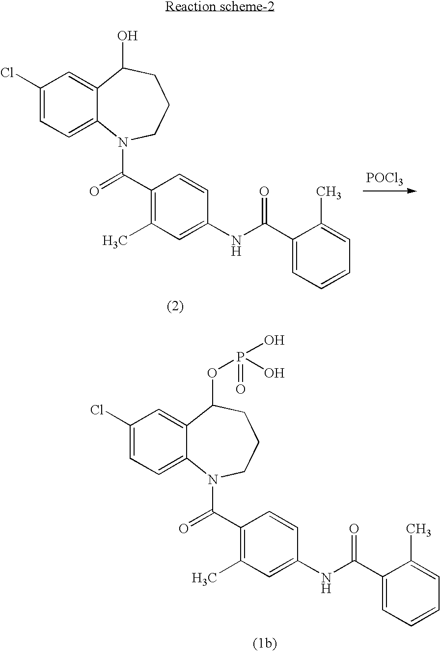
C1(Cl)=CC=C2C(=C1)C(O)CCCN2C(C1=C(C)C=C(NC(C2=CC=CC=C2C)=O)C=C1)=O.[POCl3].C1(Cl)=CC=C2C(=C1)C(OP(O)(O)=O)CCCN2C(C1=C(C)C=C(NC(C2=CC=CC=C2C)=O)C=C1)=O
